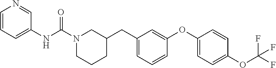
N1(C(NC2=CC=CN=C2)=O)CCCC(CC2=CC=CC(OC3=CC=C(OC(F)(F)F)C=C3)=C2)C1
